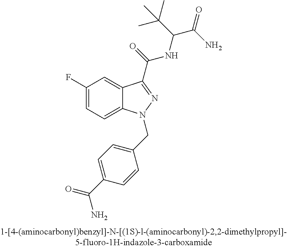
C1(F)=CC=C2C(=C1)C(C(=O)NC(C(N)=O)C(C)(C)C)=NN2CC1=CC=C(C(=O)N)C=C1
